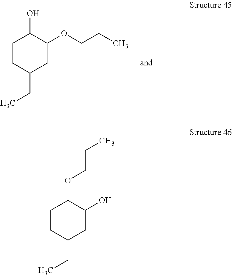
C1CC(CC)CC(OCCC)C1O.C1CC(CC)CC(O)C1OCCC
